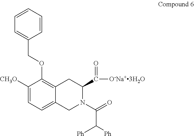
C1=CC=CC(COC2=C3C(=CC=C2[CH3O])CN(C(=O)C([Ph])[Ph])C(C(=O)[O-Na+3H2O])C3)=C1
